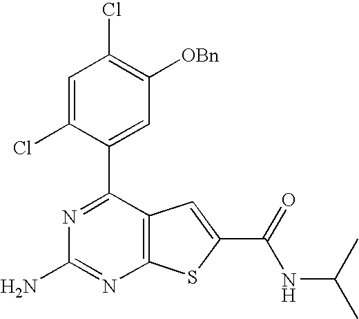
C1=C(Cl)C(C2=NC(N)=NC3=C2C=C(C(=O)NC(C)C)S3)=CC([OBn])=C1Cl
